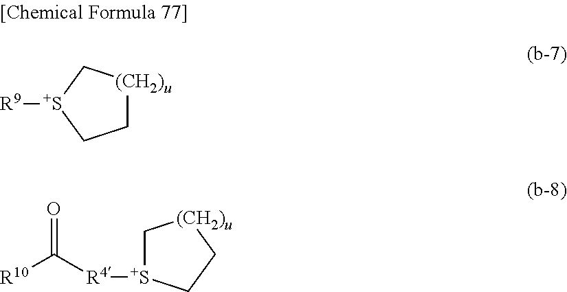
C1[(CH2)u]C[S+]([R9])C1.C1[S+]([R4]C([R10])=O)CC[(CH2)u]1
